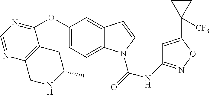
C1(OC2=NC=NC3=C2CC(C)NC3)=CC=C2C(=C1)C=CN2C(=O)NC1=NOC(C2([CF3])CC2)=C1
